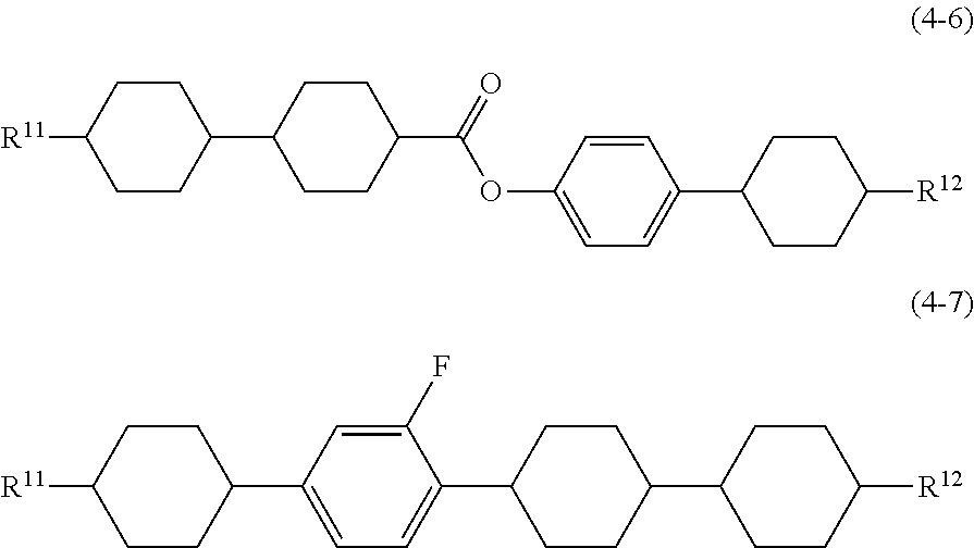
[R11]C1CCC(C2CCC(C(=O)OC3=CC=C(C4CCC([R12])CC4)C=C3)CC2)CC1.[R11]C1CCC(C2=CC=C(C3CCC(C4CCC([R12])CC4)CC3)C(F)=C2)CC1
